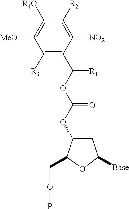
C1([NO2])=C([R2])C([R4O])=C([MeO])C([R3])=C1C(OC(OC1CC([Base])OC1COP)=O)[R1]
